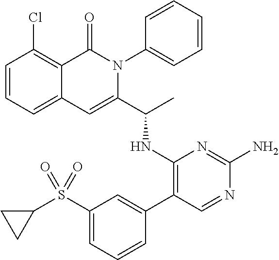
C1=CC=C2C(=C1Cl)C(=O)N(C1=CC=CC=C1)C(C(C)NC1=C(C3=CC(S(C4CC4)(=O)=O)=CC=C3)C=NC(N)=N1)=C2
